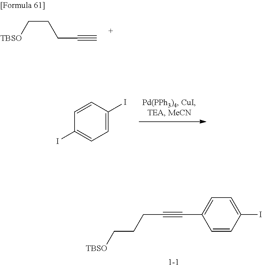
[1-1].C1=CC(I)=CC=C1C#CCCC[TBSO].C(CC[TBSO])C#C.C1(I)=CC=C(I)C=C1
